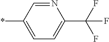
N1=CC(*)=CC=C1C(F)(F)F
